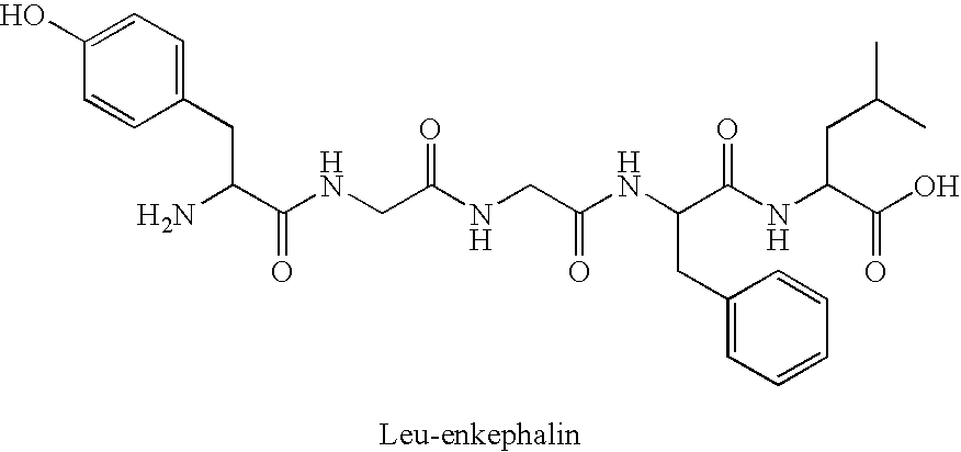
C1(CC(C(=O)NCC(NCC(=O)NC(CC2=CC=CC=C2)C(NC(CC(C)C)C(O)=O)=O)=O)N)=CC=C(O)C=C1
